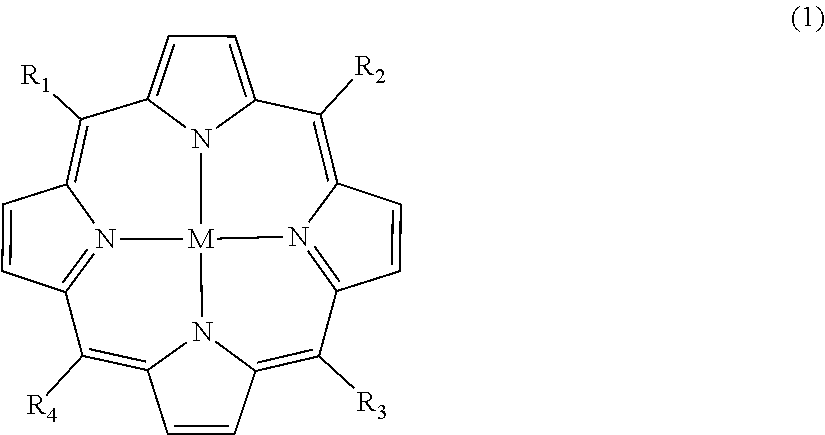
C1([R2])=C2N3=C(C=C2)C([R3])=C2N4C(=C([R4])C5=N6C(=C([R1])C7=CC=C1N7[M]346)C=C5)C=C2
